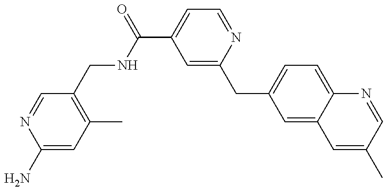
C1(N)=CC(C)=C(CNC(C2=CC=NC(CC3=CC=C4C(=C3)C=C(C)C=N4)=C2)=O)C=N1
